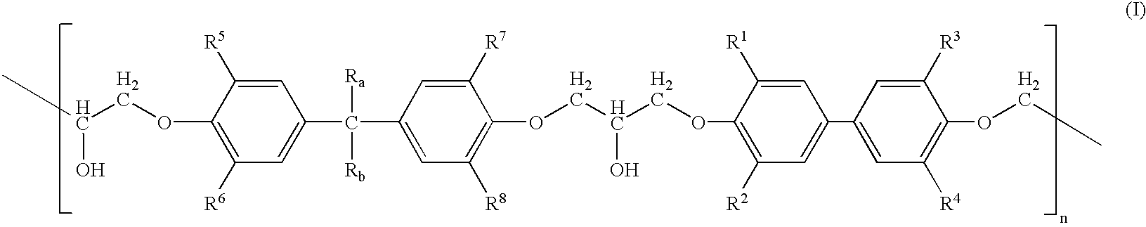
C(COC1=C([R6])C=C(C(C2=CC([R8])=C(OCC(COC3=C([R2])C=C(C4=CC([R4])=C(OCC)C([R3])=C4)C=C3[R1])O)C([R7])=C2)([Ra])[Rb])C=C1[R5])(O)C
